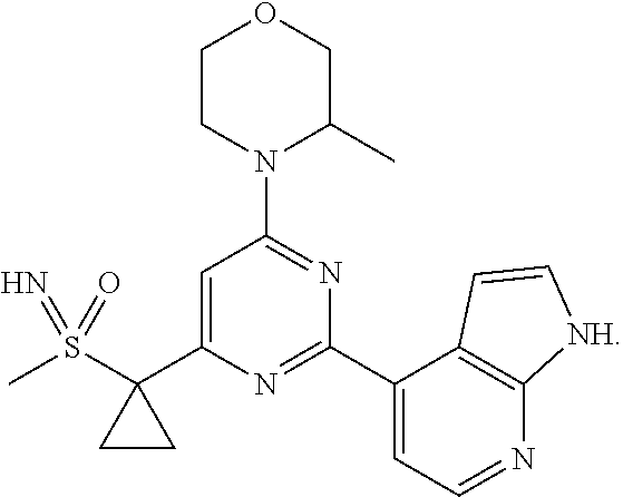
C1=C(C2(S(C)(=O)=N)CC2)N=C(C2=CC=NC3=C2C=C[NH]3)N=C1N1C(C)COCC1
